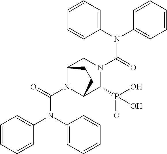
C1(N(C(N2C3C(P(O)(=O)O)N(C(N(C4=CC=CC=C4)C4=CC=CC=C4)=O)CC2CC3)=O)C2=CC=CC=C2)=CC=CC=C1
